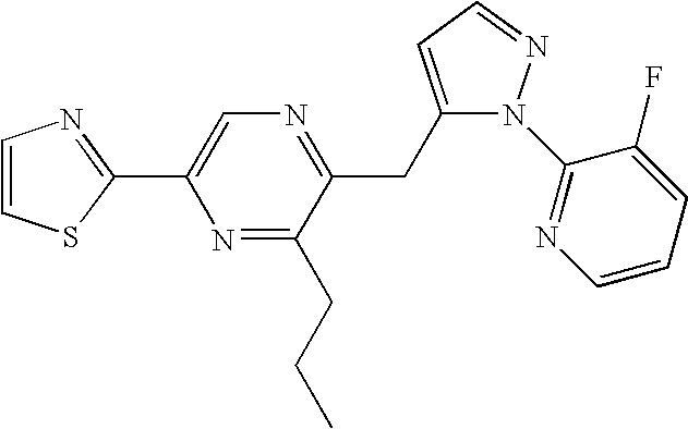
C1=CSC(C2=CN=C(CC3=CC=NN3C3=NC=CC=C3F)C(CCC)=N2)=N1
